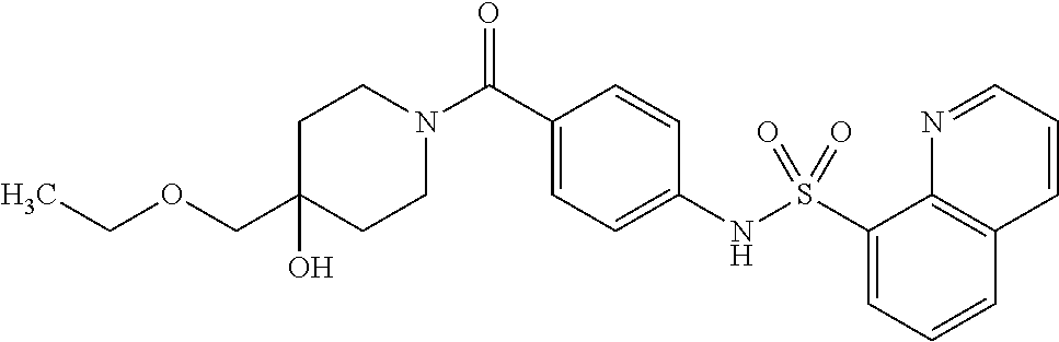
C1(COCC)(O)CCN(C(C2=CC=C(NS(C3=CC=CC4=C3N=CC=C4)(=O)=O)C=C2)=O)CC1
